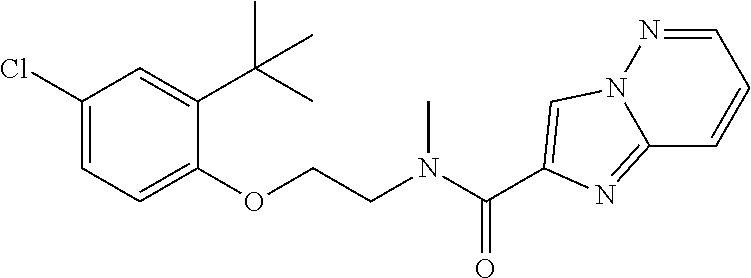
C1(Cl)=CC=C(OCCN(C(=O)C2=CN3C(=N2)C=CC=N3)C)C(C(C)(C)C)=C1
